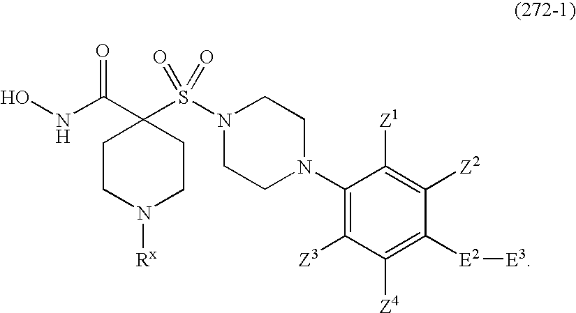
ONC(C1(S(N2CCN(C3=C([Z3])C([Z4])=C([E2][E3])C([Z2])=C3[Z1])CC2)(=O)=O)CCN([Rx])CC1)=O
